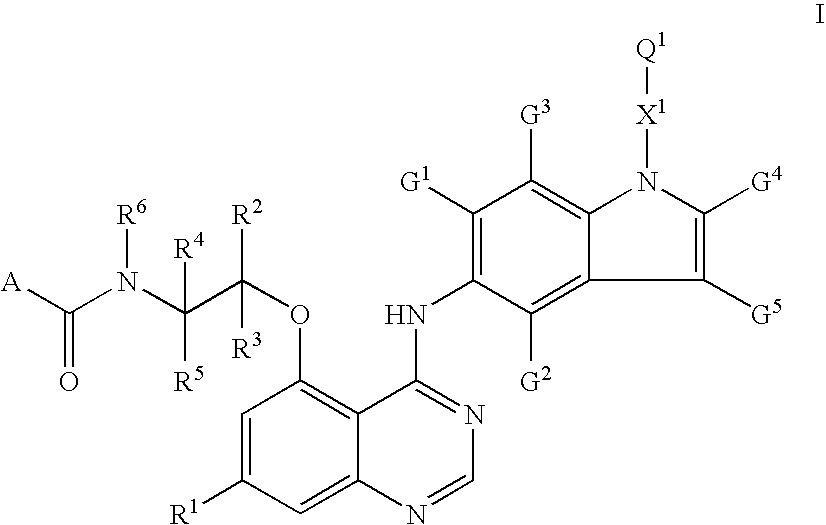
C1=C([R1])C=C2C(=C1OC(C(N(C([A])=O)[R6])([R4])[R5])([R2])[R3])C(NC1=C([G1])C([G3])=C3C(=C1[G2])C([G5])=C([G4])N3[X1][Q1])=NC=N2
